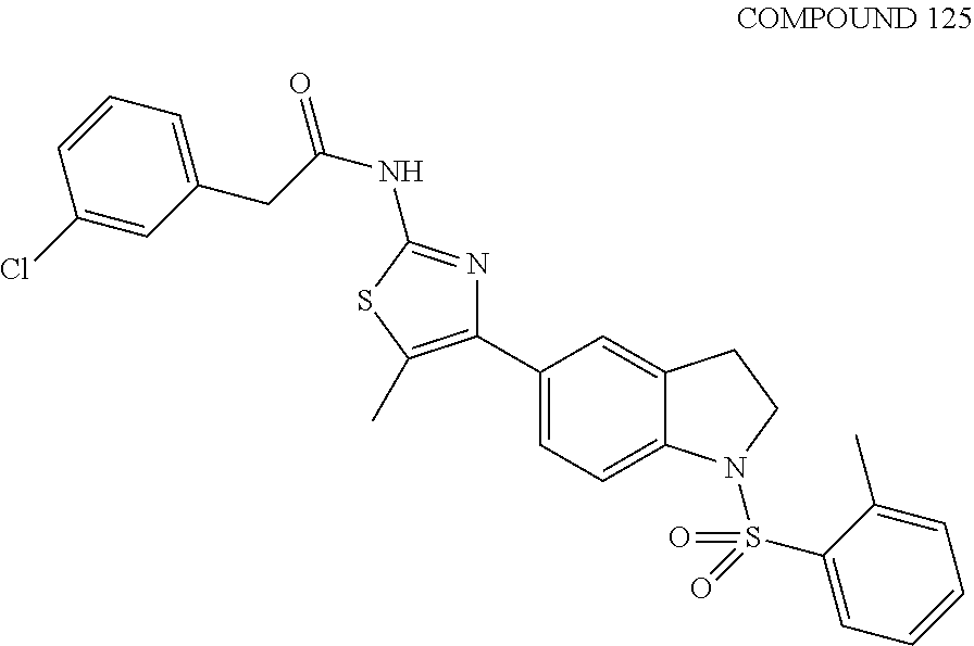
C1(C2=CC=C3C(=C2)CCN3S(C2=CC=CC=C2C)(=O)=O)=C(C)SC(NC(CC2=CC=CC(Cl)=C2)=O)=N1
